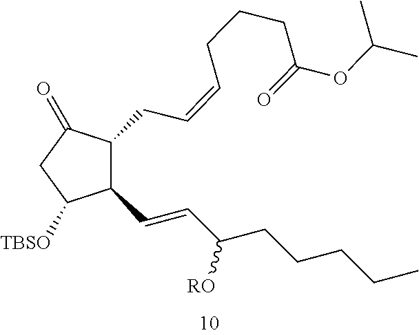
C1(C=CC(CCCCC)[RO])C([TBSO])CC(=O)C1CC=CCCCC(OC(C)C)=O
